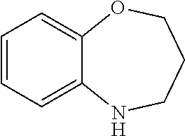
C1=CC=C2C(=C1)OCCCN2
